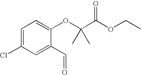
C1=C(Cl)C=C(C=O)C(OC(C(OCC)=O)(C)C)=C1
